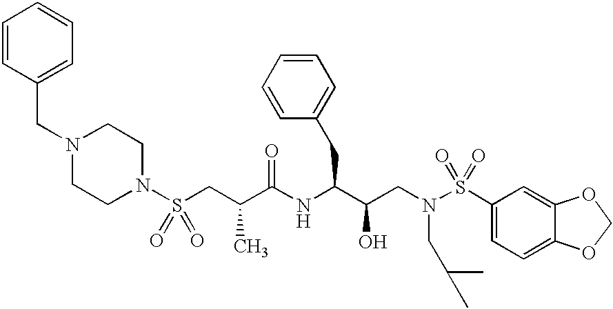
S(CC(C(NC(C(CN(S(C1=CC=C2C(=C1)OCO2)(=O)=O)CC(C)C)O)CC1=CC=CC=C1)=O)C)(N1CCN(CC2=CC=CC=C2)CC1)(=O)=O
